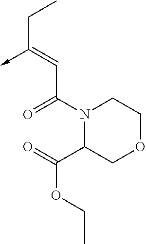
C(C(N1C(C(=O)OCC)COCC1)=O)=C(CC)->C
